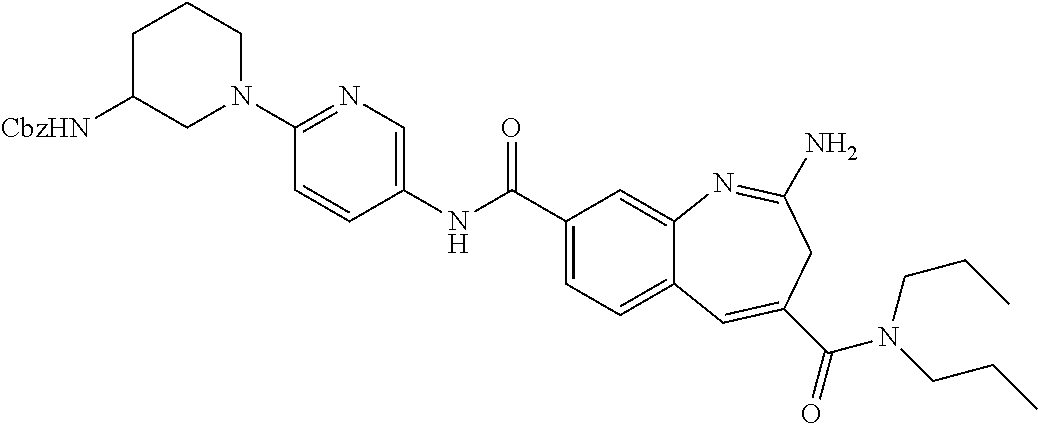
N1=C(N2CCCC([CbzHN])C2)C=CC(NC(C2=CC=C3C(=C2)N=C(N)CC(C(=O)N(CCC)CCC)=C3)=O)=C1
